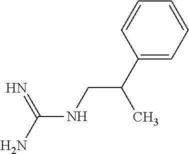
C(NCC(C)C1=CC=CC=C1)(N)=N
